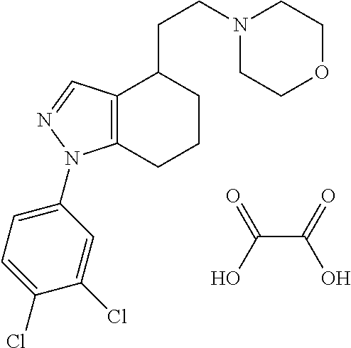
O=C(O)C(=O)O.N1(CCC2CCCC3=C2C=NN3C2=CC=C(Cl)C(Cl)=C2)CCOCC1
